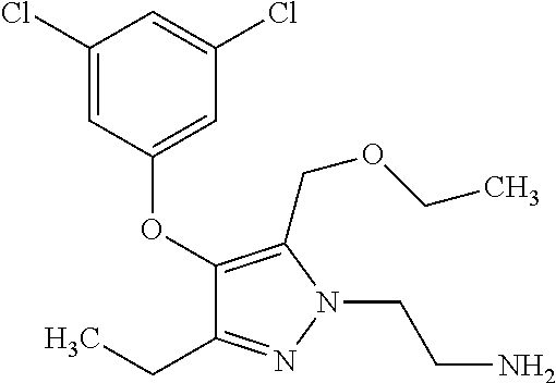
C1(Cl)=CC(OC2=C(COCC)N(CCN)N=C2CC)=CC(Cl)=C1
